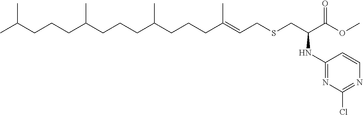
CC(CCCC(CCCC(CCCC(=CCSCC(C(OC)=O)NC1=NC(Cl)=NC=C1)C)C)C)C
